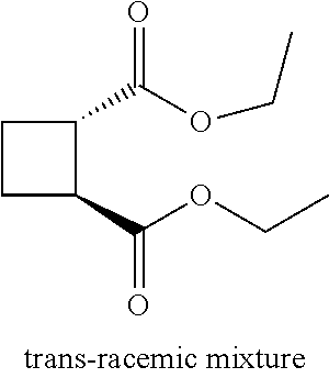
C1CC(C(OCC)=O)C1C(=O)OCC
